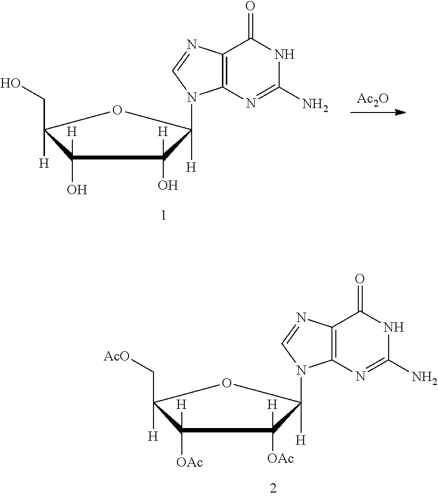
C1([OAc])([H])C([H])(C[AcO])OC([H])(N2C3=C(N=C2)C(=O)NC(N)=N3)C1([OAc])[H].C1(O)([H])C([H])(CO)OC([H])(N2C3=C(N=C2)C(=O)NC(N)=N3)C1(O)[H].[Ac2O]
